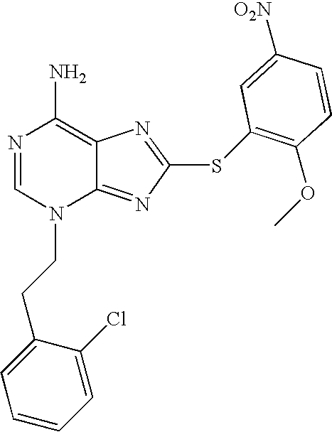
N1=CN(CCC2=CC=CC=C2Cl)C2=NC(SC3=C(OC)C=CC([O2N])=C3)=NC2=C1N
